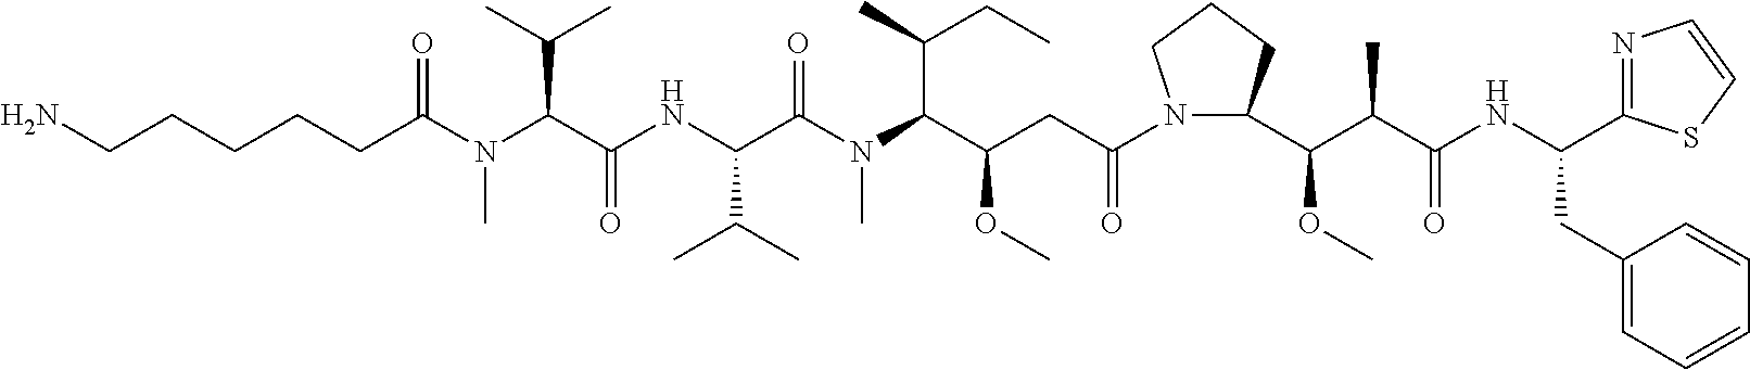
NCCCCCC(N(C(C(NC(C(N(C(C(CC(N1C(C(C(C(NC(CC2=CC=CC=C2)C2=NC=CS2)=O)C)OC)CCC1)=O)OC)C(C)CC)C)=O)C(C)C)=O)C(C)C)C)=O
